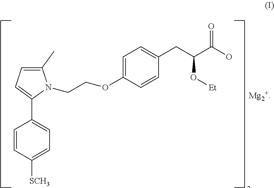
C1=CC([SCH3])=CC=C1C1=CC=C(C)N1CCOC1=CC=C(CC(C(O)=O)O[Et])C=C1.[Mg2+]
